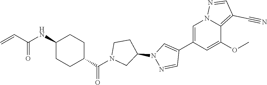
C1=C(C2=CN(C3CCN(C(C4CCC(NC(C=C)=O)CC4)=O)C3)N=C2)C=C(OC)C2=C(C#N)C=NN12
